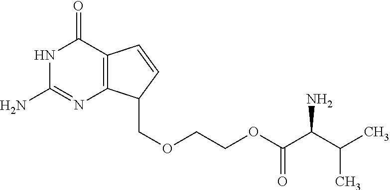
N1C(N)=NC2=C(C1=O)C=CC2COCCOC(C(C(C)C)N)=O
